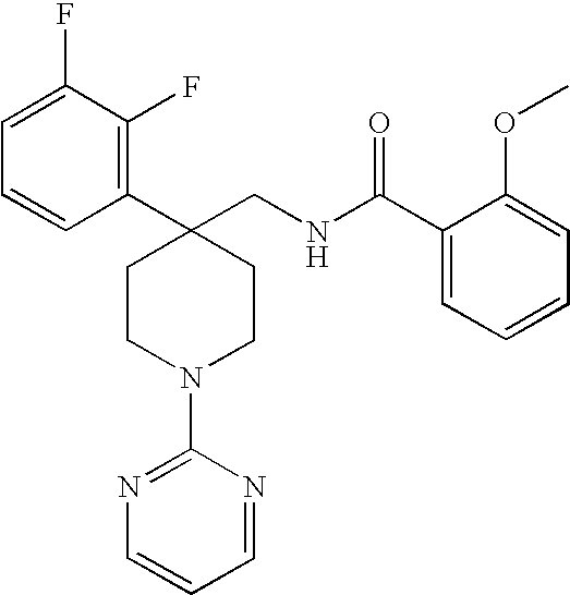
C1(C2(CNC(C3=CC=CC=C3OC)=O)CCN(C3=NC=CC=N3)CC2)=C(F)C(F)=CC=C1
